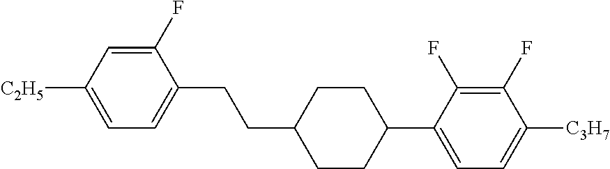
C1(F)=CC([C2H5])=CC=C1CCC1CCC(C2=CC=C([C3H7])C(F)=C2F)CC1
